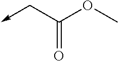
C(C(OC)=O)->C
